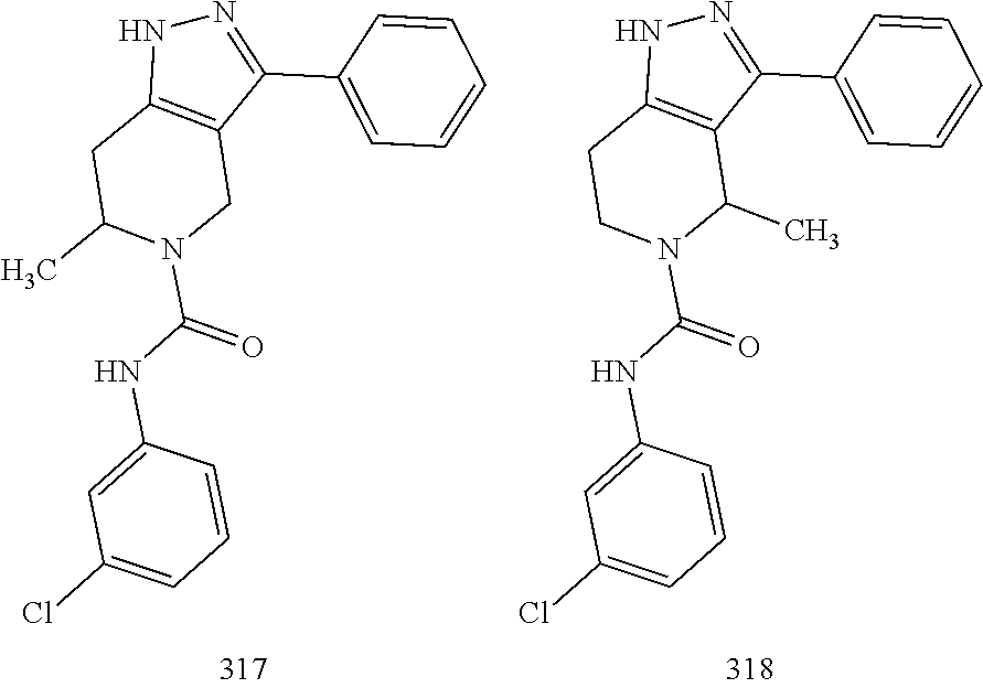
N1=C(C2=CC=CC=C2)C2=C(N1)CC(C)N(C(NC1=CC(Cl)=CC=C1)=O)C2.N1=C(C2=CC=CC=C2)C2=C(N1)CCN(C(NC1=CC(Cl)=CC=C1)=O)C2C
